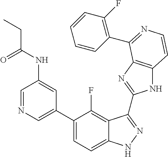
C1=C(C2=CC=C3C(=C2F)C(C2=NC4=C(N2)C=CN=C4C2=C(F)C=CC=C2)=NN3)C=C(NC(=O)CC)C=N1
